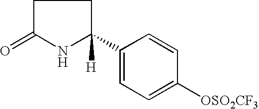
O=C1NC(C2=CC=C([OSO2CF3])C=C2)([H])CC1
